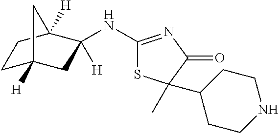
C1(NC2([H])CC3([H])CCC2([H])C3)=NC(=O)C(C)(C2CCNCC2)S1
